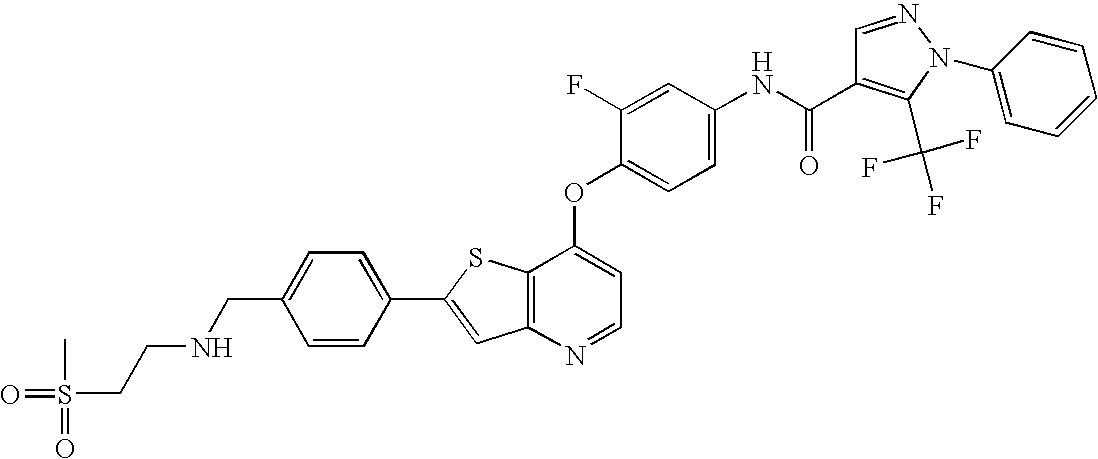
C12=C(SC(C3=CC=C(CNCCS(=O)(C)=O)C=C3)=C1)C(OC1=CC=C(NC(=O)C3=C(C(F)(F)F)N(C4=CC=CC=C4)N=C3)C=C1F)=CC=N2
